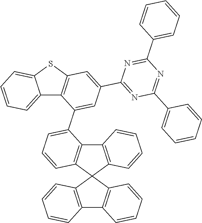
C12=CC=CC=C1SC1=C2C(C2=CC=CC3=C2C2=C(C34C3=C(C5=C4C=CC=C5)C=CC=C3)C=CC=C2)=CC(C2=NC(C3=CC=CC=C3)=NC(C3=CC=CC=C3)=N2)=C1
